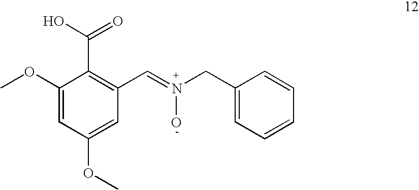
C1(OC)=CC(OC)=CC(C=N(CC2=CC=CC=C2)O)=C1C(=O)O
